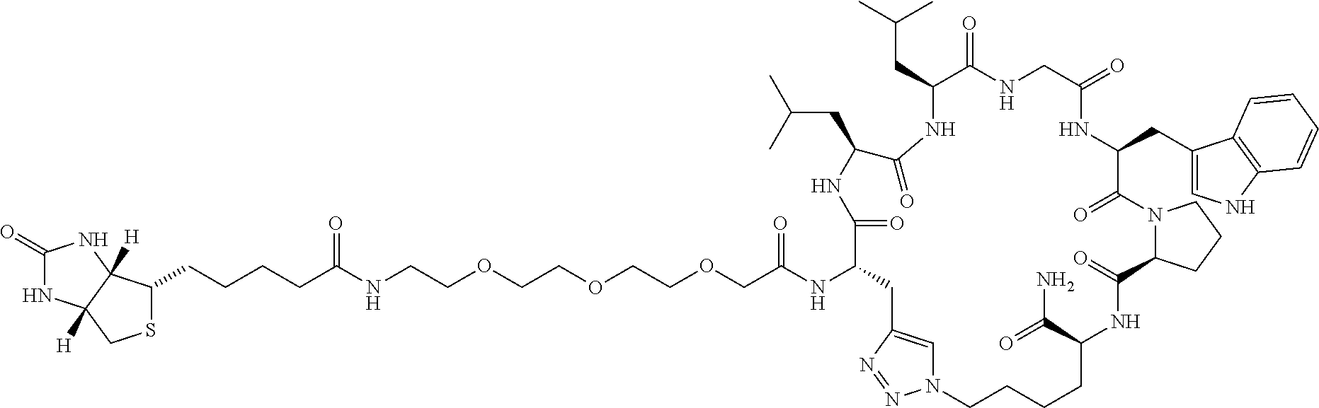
C1(=O)NC2([H])C([H])(N1)C(CCCCC(=O)NCCOCCOCCOCC(=O)NC1C(=O)NC(CC(C)C)C(=O)NC(CC(C)C)C(=O)NCC(=O)NC(CC3=CNC4=C3C=CC=C4)C(=O)N3C(C(=O)NC(C(=O)N)CCCCN4C=C(C1)N=N4)CCC3)SC2
